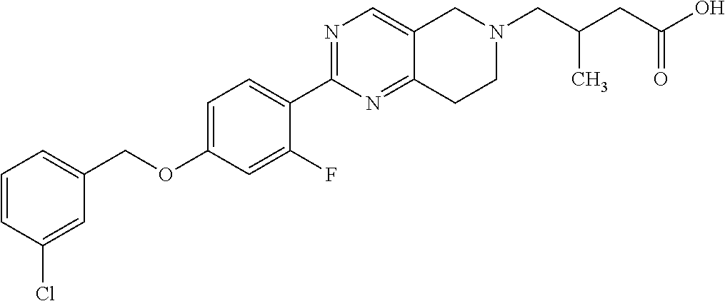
C1=CC(Cl)=CC(COC2=CC=C(C3=NC=C4C(=N3)CCN(CC(C)CC(=O)O)C4)C(F)=C2)=C1
